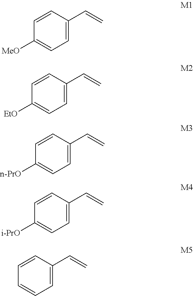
C1(C=C)=CC=C([MeO])C=C1.C1(C=C)=CC=C([EtO])C=C1.C1(C=C)=CC=C([n-PrO])C=C1.C1(C=C)=CC=C([i-PrO])C=C1.C1(C=C)=CC=CC=C1
